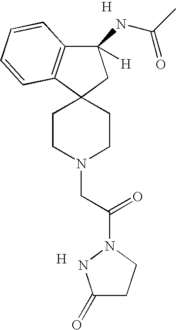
[H].C1(NC(=O)C)([H])C2=C(C3(C1)CCN(CC(=O)N1CCC(=O)N1)CC3)C=CC=C2.[H]
